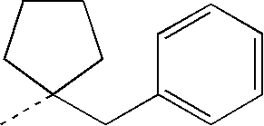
C1=CC=CC(CC2(C)CCCC2)=C1
